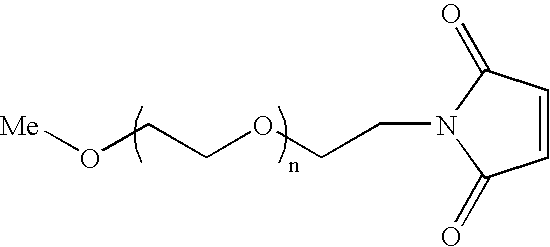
[Me]OCCOCCN1C(=O)C=CC1=O
